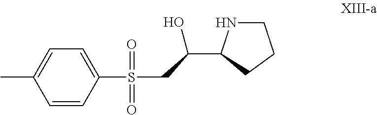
C(S(C1=CC=C(C)C=C1)(=O)=O)C(O)C1NCCC1
